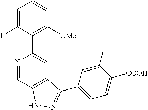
N1=CC2=C(C=C1C1=C([OMe])C=CC=C1F)C(C1=CC=C([COOH])C(F)=C1)=NN2
